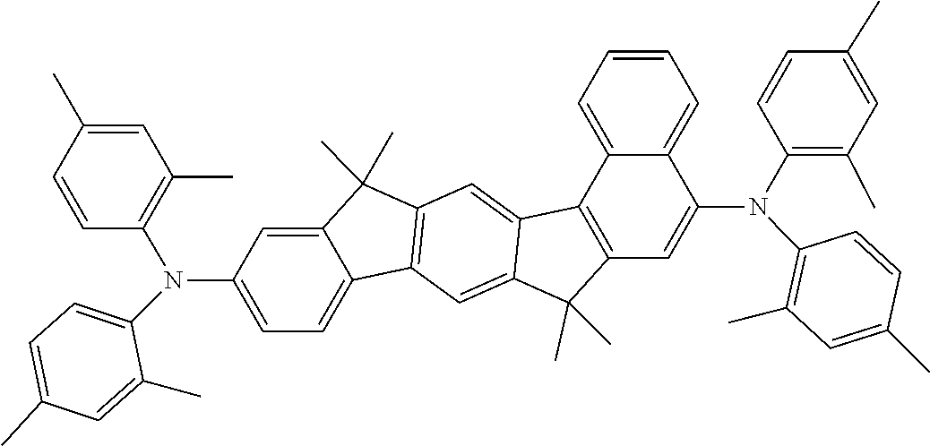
N(C1=C(C)C=C(C)C=C1)(C1=CC2=C(C3=CC4=C(C=C3C2(C)C)C2=CC=C(N(C3=C(C)C=C(C)C=C3)C3=CC=C(C)C=C3C)C=C2C4(C)C)C2=CC=CC=C21)C1=C(C)C=C(C)C=C1
